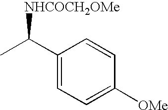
C1(C(C)[NHCOCH2OMe])=CC=C([OMe])C=C1
